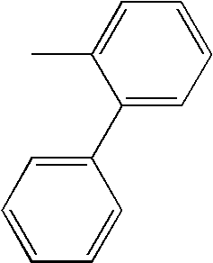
C1(C2=CC=CC=C2)=CC=CC=C1C
